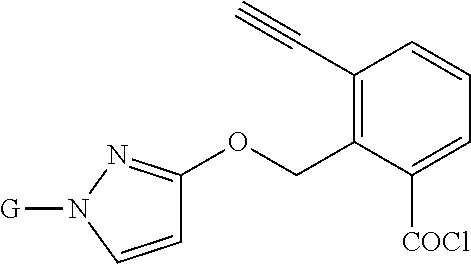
C1(C#C)=C(COC2=NN([G])C=C2)C([COCl])=CC=C1
